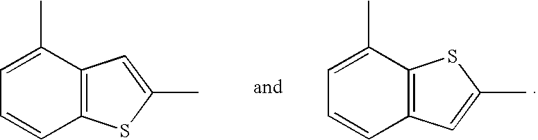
C1=C(C)C2=C(C=C1)SC(C)=C2.C1=C(C)C2=C(C=C1)C=C(C)S2
